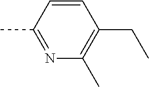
C1=CC(C)=NC(C)=C1CC
